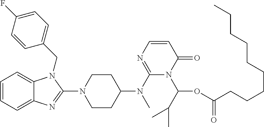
C1=CC=C2C(=C1)N(CC1=CC=C(F)C=C1)C(N1CCC(N(C3=NC=CC(=O)N3C(OC(CCCCCCCCC)=O)C(C)C)C)CC1)=N2
